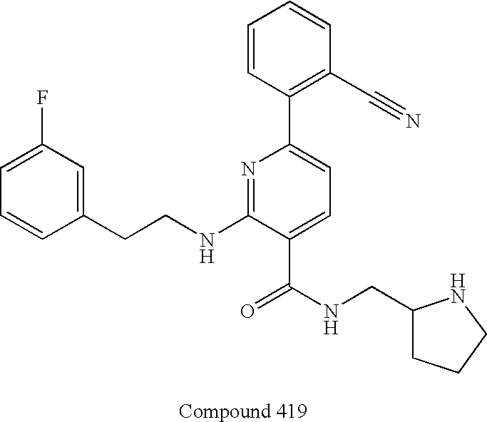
C1=CC(CCNC2=NC(C3=C(C#N)C=CC=C3)=CC=C2C(NCC2CCCN2)=O)=CC(F)=C1
